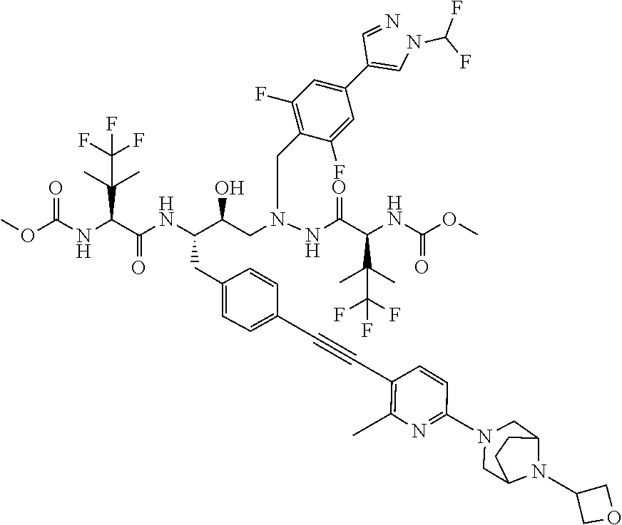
C12CN(C3=NC(C)=C(C#CC4=CC=C(CC(NC(C(NC(OC)=O)C(C)(C)C(F)(F)F)=O)C(CN(NC(C(NC(OC)=O)C(C)(C)C(F)(F)F)=O)CCC5=C(F)C=C(C(=CNC(F)F)C=N)C=C5F)O)C=C4)C=C3)CC(CC1)N2C1COC1
